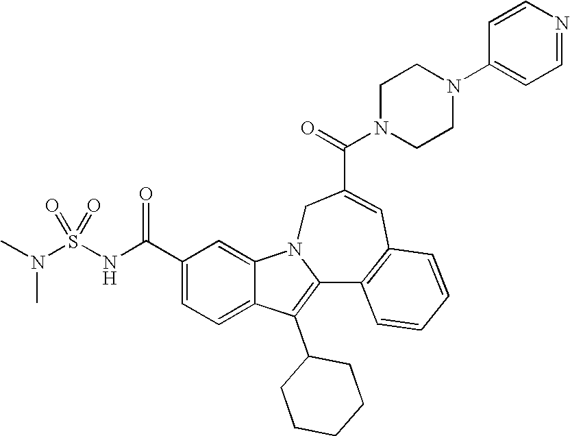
C1(C(NS(N(C)C)(=O)=O)=O)=CC=C2C(=C1)N1C(=C2C2CCCCC2)C2=C(C=C(C(=O)N3CCN(C4=CC=NC=C4)CC3)C1)C=CC=C2
